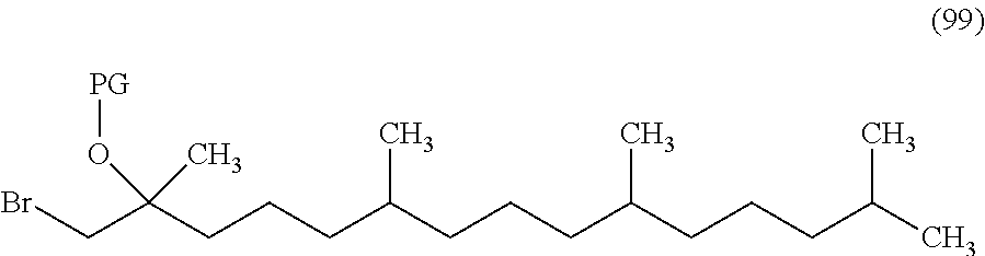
CC(CCCC(CCCC(CCCC(CBr)(C)O[PG])C)C)C
